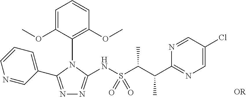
N1=C(C2=CC=CN=C2)N(C2=C(OC)C=CC=C2OC)C(NS(C(C(C2=NC=C(Cl)C=N2)C)C)(=O)=O)=N1
